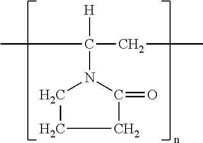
CC([H])(CC)N1C(=O)CCC1
